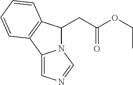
C(C(OCC)=O)C1N2C(=CN=C2)C2=C1C=CC=C2
